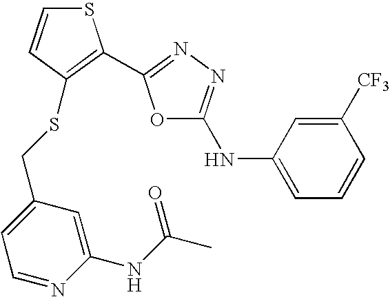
C1(NC(C)=O)=CC(CSC2=C(C3=NN=C(NC4=CC=CC([CF3])=C4)O3)SC=C2)=CC=N1
